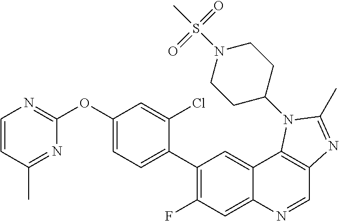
C1=CC(C)=NC(OC2=CC=C(C3=C(F)C=C4C(=C3)C3=C(C=N4)N=C(C)N3C3CCN(S(C)(=O)=O)CC3)C(Cl)=C2)=N1
